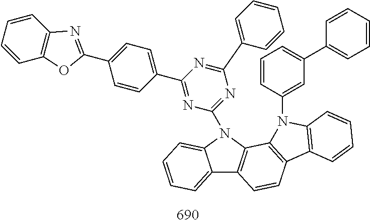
C12=CC=CC=C1N(C1=NC(C3=CC=CC=C3)=NC(C3=CC=C(C4=NC5=C(O4)C=CC=C5)C=C3)=N1)C1=C2C=CC2=C1N(C1=CC(C3=CC=CC=C3)=CC=C1)C1=C2C=CC=C1
